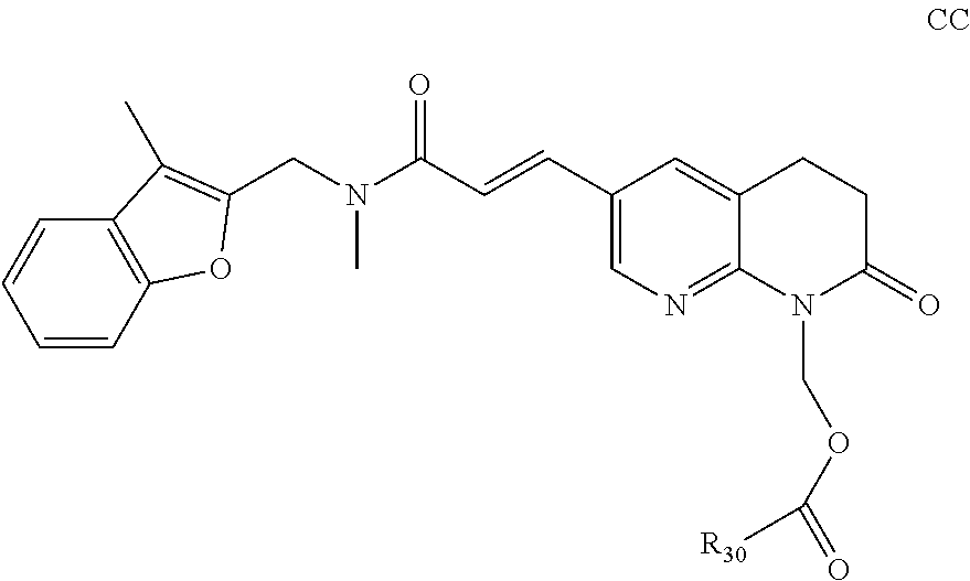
C1(C=CC(N(CC2=C(C)C3=C(C=CC=C3)O2)C)=O)=CN=C2C(=C1)CCC(=O)N2COC(=O)[R30]
